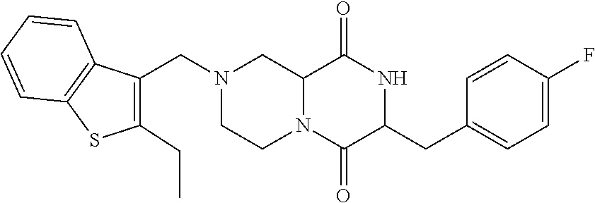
C12N(C(=O)C(CC3=CC=C(F)C=C3)NC1=O)CCN(CC1=C(CC)SC3=C1C=CC=C3)C2
